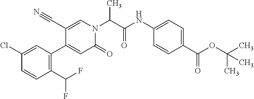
C1(C(F)F)=C(C2=CC(=O)N(C(C(NC3=CC=C(C(OC(C)(C)C)=O)C=C3)=O)C)C=C2C#N)C=C(Cl)C=C1
